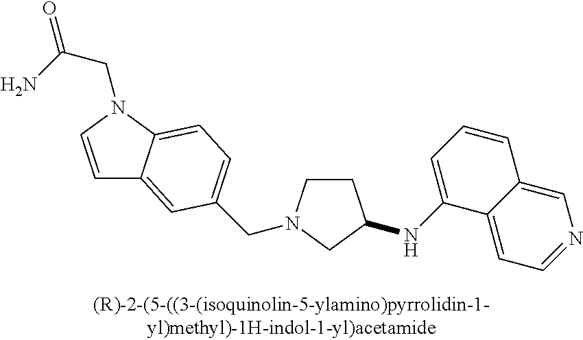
C1CN(CC2=CC=C3C(=C2)C=CN3CC(=O)N)CC1NC1=CC=CC2=CN=CC=C12
